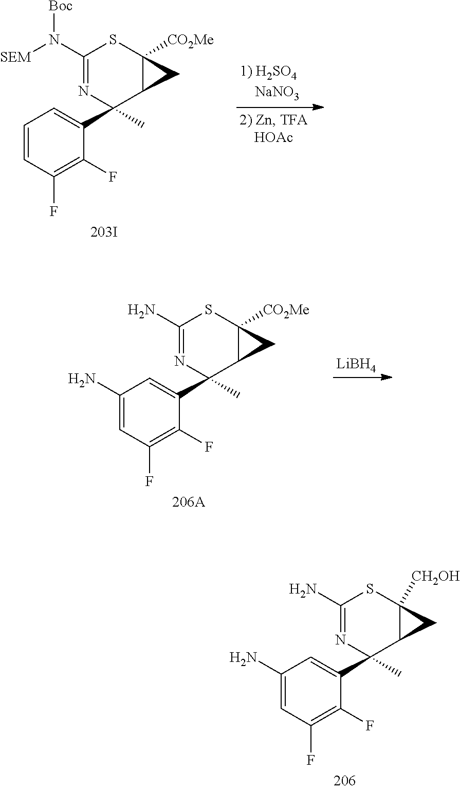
C1(N)=CC(F)=C(F)C(C2(C)C3C([CH2OH])(SC(N)=N2)C3)=C1.C1=CC(F)=C(F)C(C2(C)C3C([CO2Me])(SC(N([SEM])[Boc])=N2)C3)=C1.C1(N)=CC(F)=C(F)C(C2(C)C3C([CO2Me])(SC(N)=N2)C3)=C1.[LiBH4]
